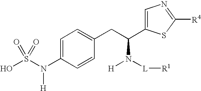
C1=C(N(S(O)(=O)=O)[H])C=CC(CC(N([L][R1])[H])C2=CN=C([R4])S2)=C1
